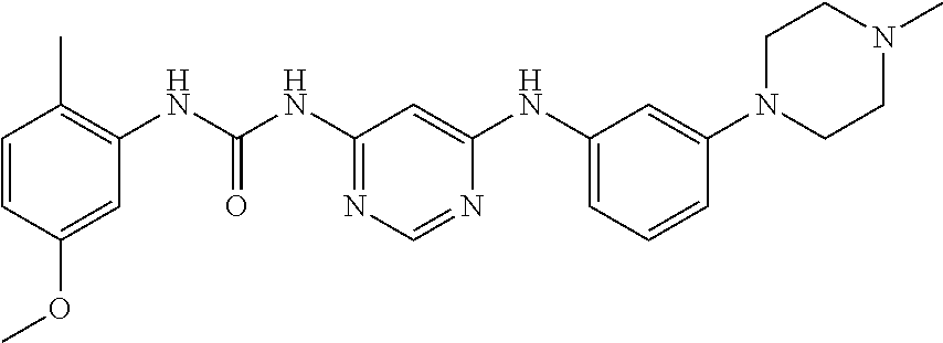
C1=CC(OC)=CC(NC(NC2=NC=NC(NC3=CC=CC(N4CCN(C)CC4)=C3)=C2)=O)=C1C
